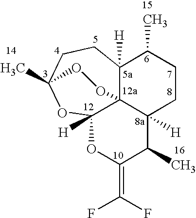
C12([H])C34C([H])(CCC1C)C(C)C(=C(F)F)OC3([H])OC(C)(CC2)OO4
